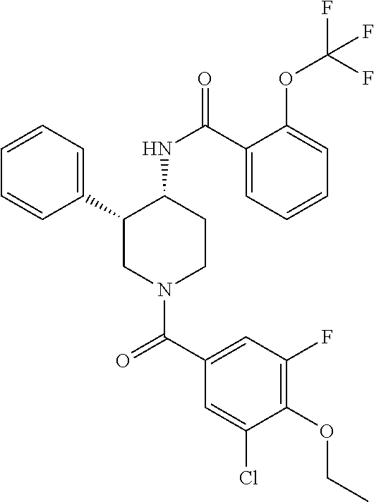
C1=CC=C(C2CN(C(C3=CC(F)=C(OCC)C(Cl)=C3)=O)CCC2NC(=O)C2=CC=CC=C2OC(F)(F)F)C=C1
